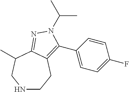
N1CCC2=C(C3=CC=C(F)C=C3)N(C(C)C)N=C2C(C)C1
